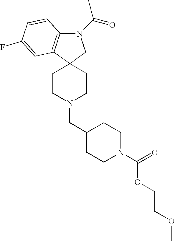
N1(C(=O)C)C2=C(C3(C1)CCN(CC1CCN(C(=O)OCCOC)CC1)CC3)C=C(F)C=C2
